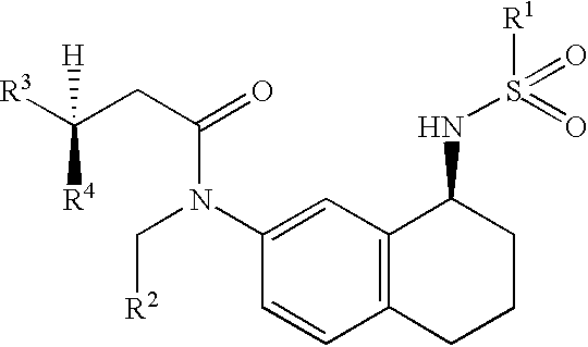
[R3]C(CC(=O)N(C[R2])C1=CC2=C(C=C1)CCCC2NS([R1])(=O)=O)([R4])[H]
